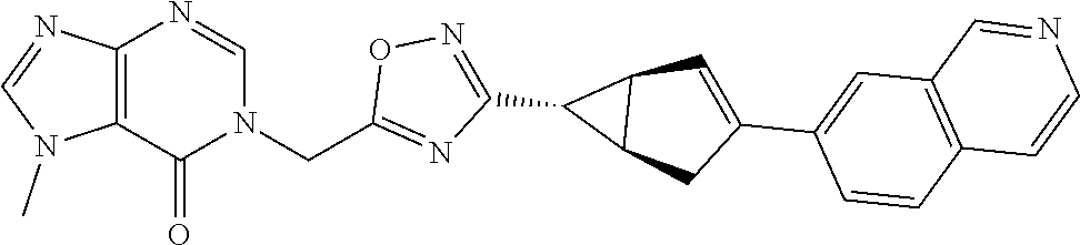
C12=C(N=CN1C)N=CN(CC1=NC(C3C4C3C=C(C3=CC5=C(C=C3)C=CN=C5)C4)=NO1)C2=O
